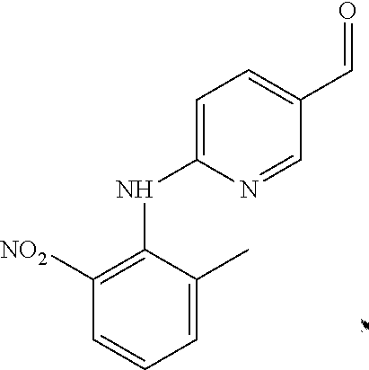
C1=C(NC2=C([NO2])C=CC=C2C)N=CC(C=O)=C1
